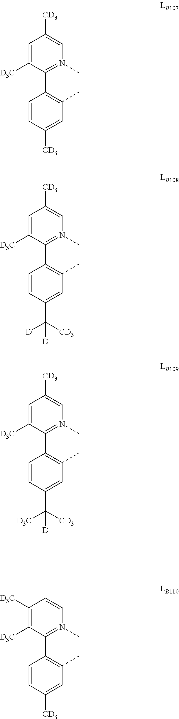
C1=C([D3C])C(C2=C(C)C=C([CD3])C=C2)=N(C)C=C1[CD3].C1=C([D3C])C(C2=C(C)C=C(C([D])([CD3])[D])C=C2)=N(C)C=C1[CD3].C1=C([D3C])C(C2=C(C)C=C(C([D3C])([CD3])[D])C=C2)=N(C)C=C1[CD3].C1([D3C])=C([D3C])C(C2=C(C)C=C([CD3])C=C2)=N(C)C=C1
